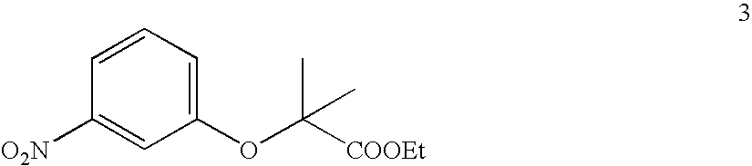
C1(OC([COOEt])(C)C)=CC=CC([O2N])=C1
